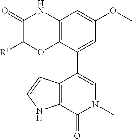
C12=C(C(C3=CN(C)C(=O)C4=C3C=CN4)=CC(OC)=C1)OC([R1])C(=O)N2
